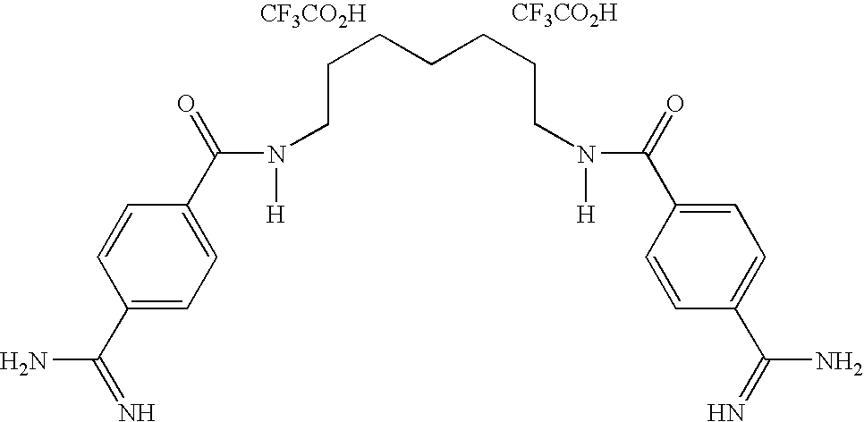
C1=CC(C(=O)N(CCCCCCCN(C(C2=CC=C(C(N)=N)C=C2)=O)[H])[H])=CC=C1C(=N)N.[CF3CO2H].[CF3CO2H]
